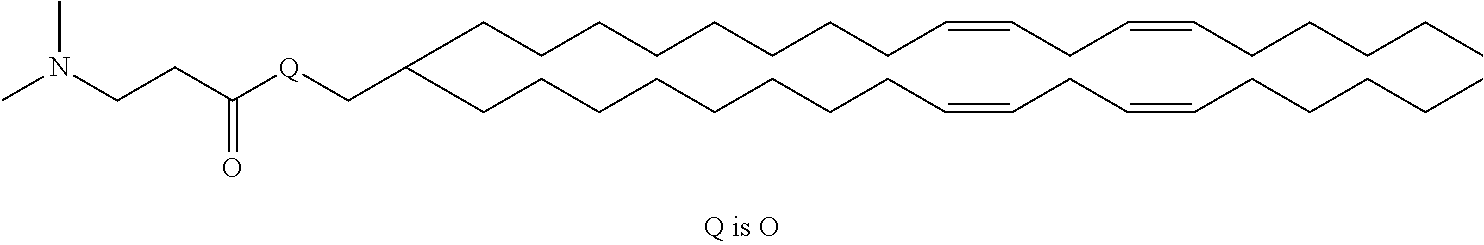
C(CCCCCCC=CCC=CCCCCC)CC(CCCCCCCCC=CCC=CCCCCC)C[Q]C(CCN(C)C)=O
